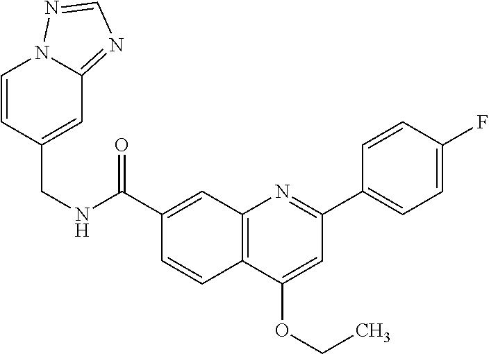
C1(C(NCC2=CC3=NC=NN3C=C2)=O)=CC2=C(C=C1)C(OCC)=CC(C1=CC=C(F)C=C1)=N2
